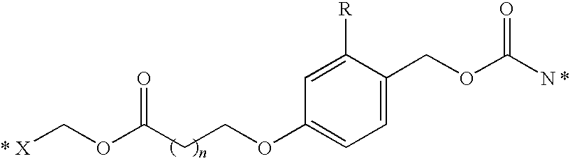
[X]COC(CCOC1=CC=C(COC(N)=O)C([R])=C1)=O.*.*
